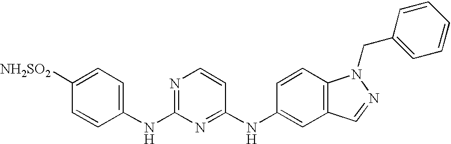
C1([NH2SO2])=CC=C(NC2=NC=CC(NC3=CC4=C(C=C3)N(CC3=CC=CC=C3)N=C4)=N2)C=C1
